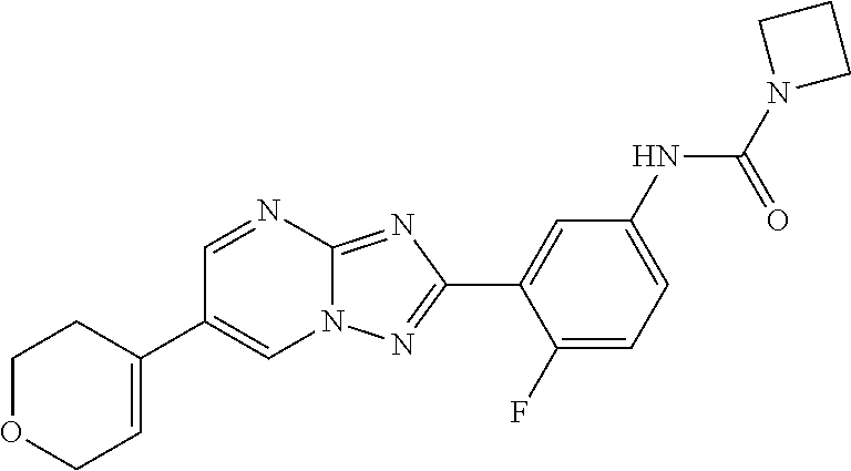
C1(F)=CC=C(NC(N2CCC2)=O)C=C1C1=NN2C(=N1)N=CC(C1=CCOCC1)=C2
